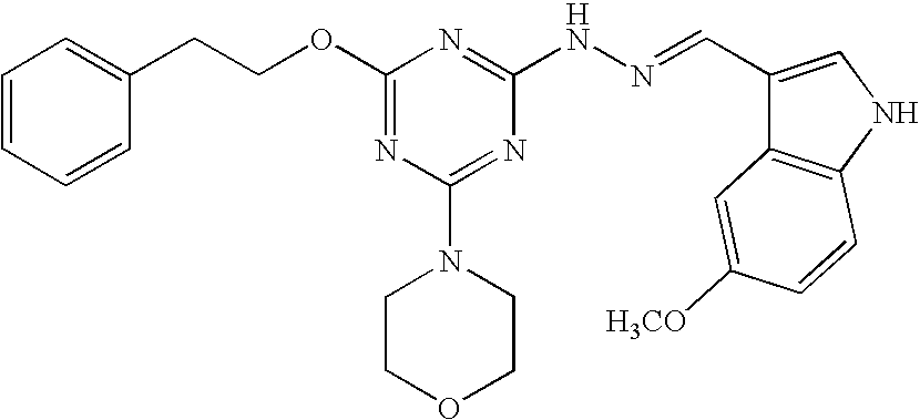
C(COC1=NC(N2CCOCC2)=NC(NN=CC2=CNC3=C2C=C([H3CO])C=C3)=N1)C1=CC=CC=C1
